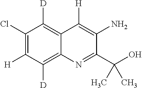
C12=C([D])C(Cl)=C([H])C([D])=C1N=C(C(O)(C)C)C(N)=C2[H]
